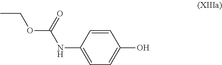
CCOC(NC1=CC=C(O)C=C1)=O
